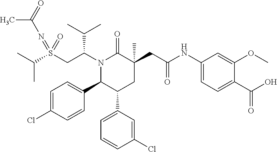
C(C)(C)S(CC(N1C(=O)C(CC(NC2=CC=C(C(O)=O)C(OC)=C2)=O)(C)CC(C2=CC=CC(Cl)=C2)C1C1=CC=C(Cl)C=C1)C(C)C)(=NC(C)=O)=O
